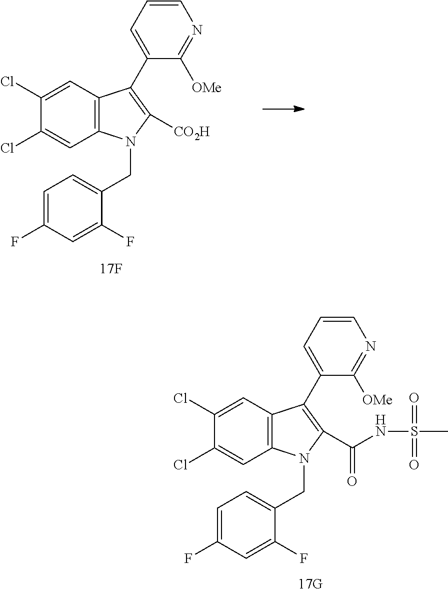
C1(Cl)=CC2=C(C=C1Cl)N(CC1=CC=C(F)C=C1F)C([CO2H])=C2C1=CC=CN=C1[OMe].C1(Cl)=CC2=C(C=C1Cl)N(CC1=CC=C(F)C=C1F)C(C(NS(=O)(=O)C)=O)=C2C1=CC=CN=C1[OMe]
